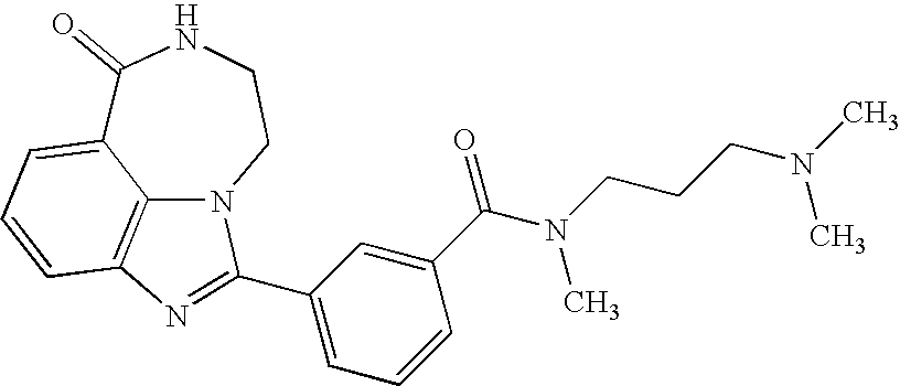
C1(=O)C2=CC=CC3=C2N(CCN1)C(C1=CC=CC(C(N(C)CCCN(C)C)=O)=C1)=N3
